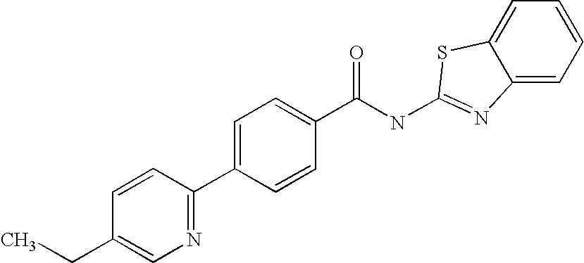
C1=CC=C2C(=C1)SC(NC(C1=CC=C(C3=NC=C(CC)C=C3)C=C1)=O)=N2
